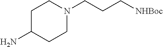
C1C(N)CCN(CCC[NHBoc])C1
